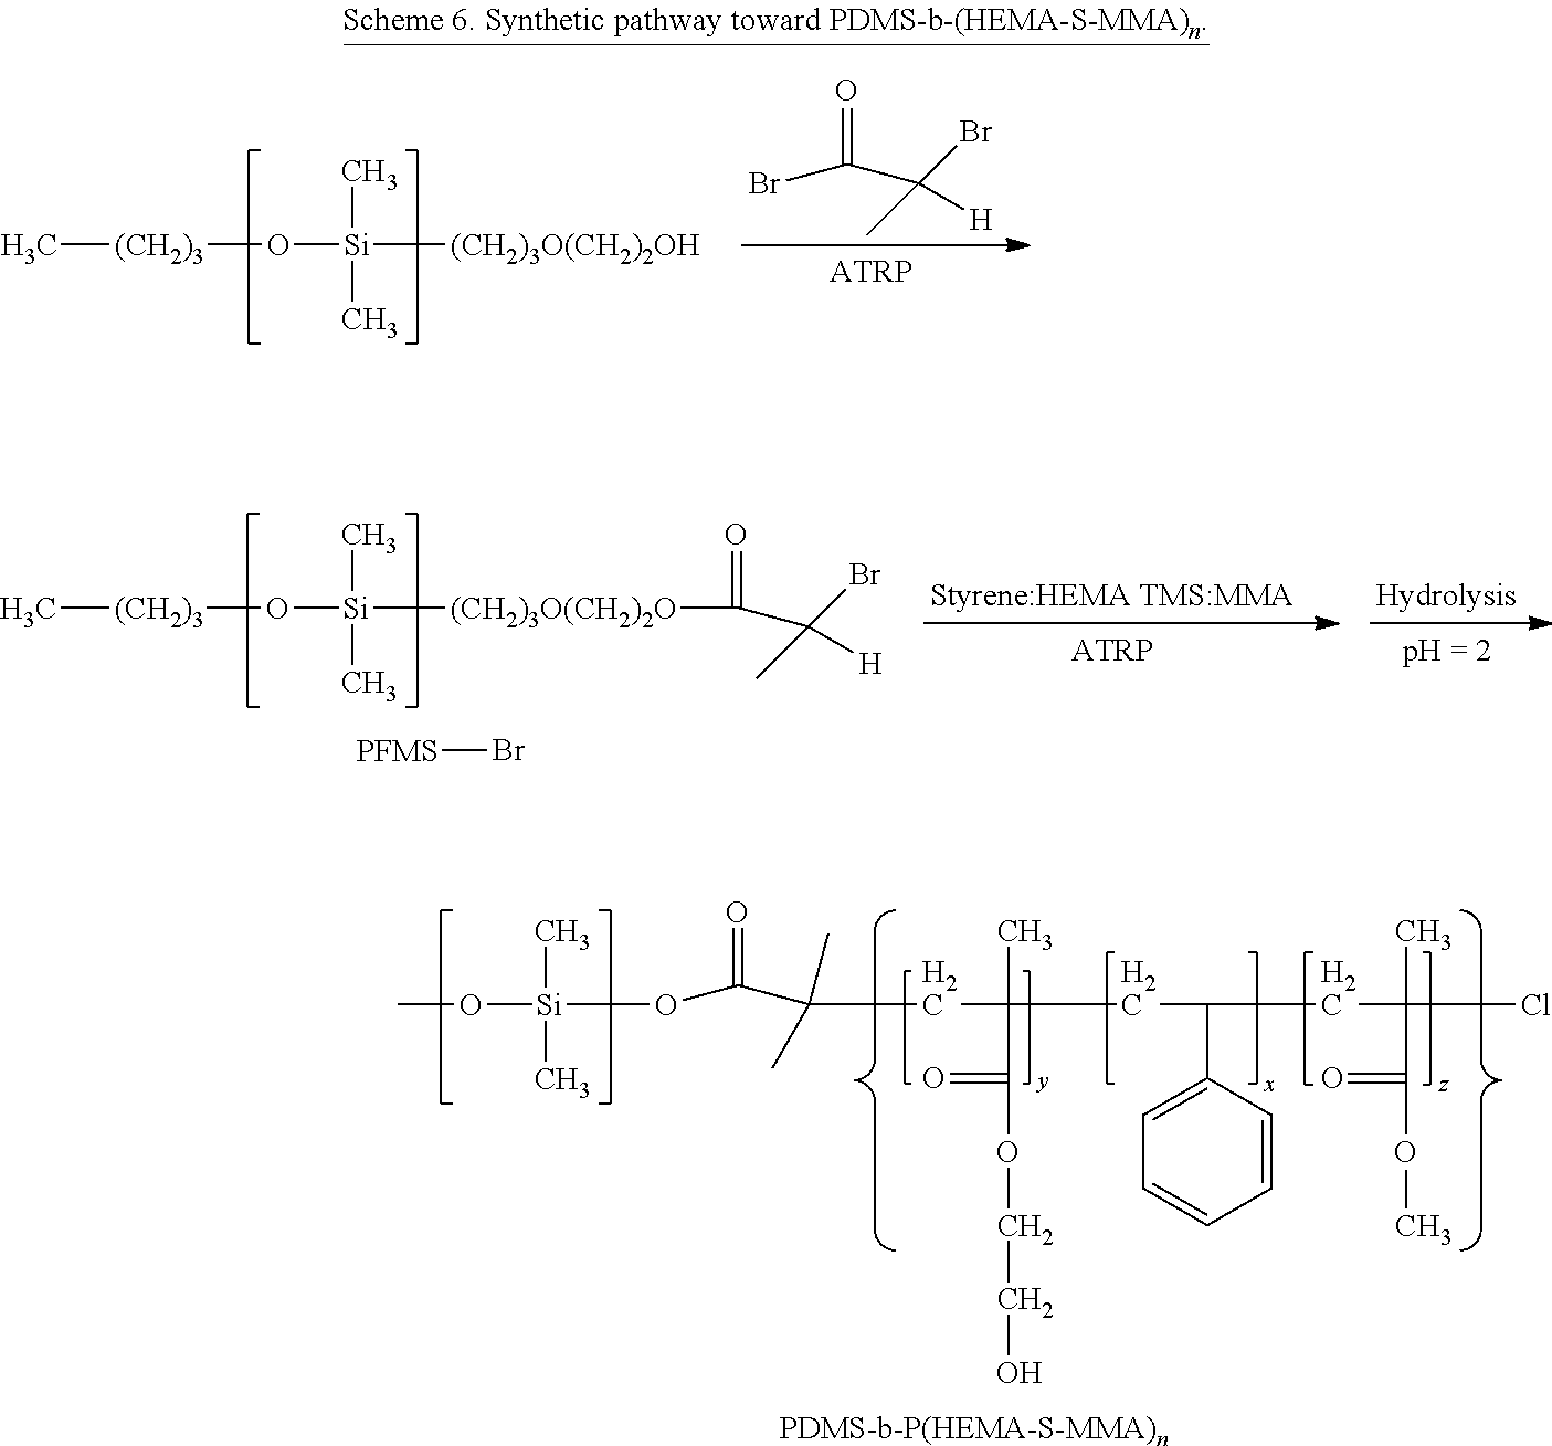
C[(CH2)3]O[Si](C)([(CH2)3O(CH2)2OH])C.BrC(C([H])(C)Br)=O.C[(CH2)3]O[Si](C)([(CH2)3O(CH2)2O]C(C([H])(Br)C)=O)C.[PFMS]Br.[PDMS-b-P(HEMA-S-MMA)n].O(C(C(CC(C)(C(=O)OCCO)CC(C1=CC=CC=C1)CC(C)(C(=O)OC)Cl)(C)C)=O)[Si](OC)(C)C
